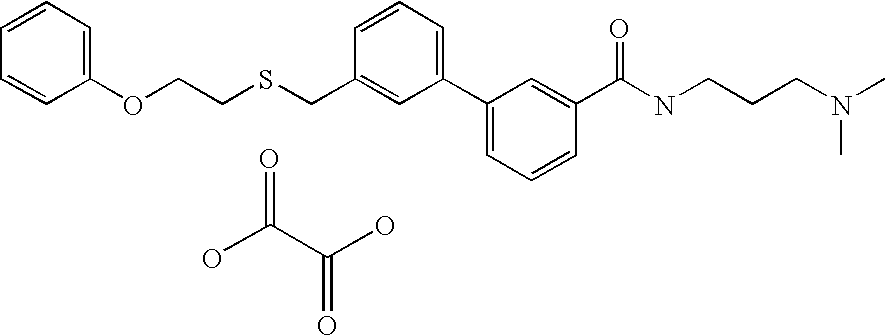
C1(OCCSCC2=CC(C3=CC=CC(C(NCCCN(C)C)=O)=C3)=CC=C2)=CC=CC=C1.OC(C(O)=O)=O
